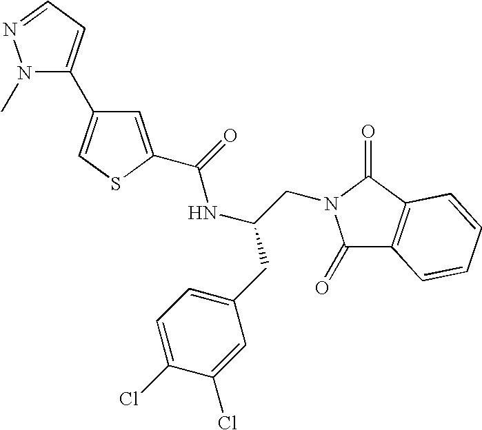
C1=C(C(=O)NC(CN2C(=O)C3=C(C2=O)C=CC=C3)CC2=CC=C(Cl)C(Cl)=C2)SC=C1C1=CC=NN1C
